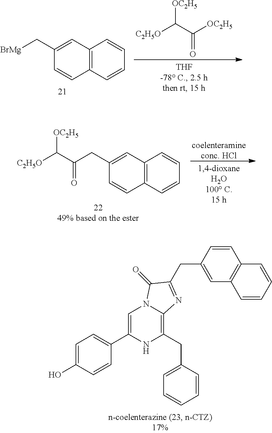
C(=O)(C([C2H5O])[OC2H5])CC1=CC2=C(C=C1)C=CC=C2.[coelenteramineconc. HCl].C1=C(O)C=CC(C2=CN3C(=C(CC4=CC=CC=C4)N2)N=C(CC2=CC4=C(C=C2)C=CC=C4)C3=O)=C1.[OC2H5]C(C([OC2H5])=O)[C2H5O].[BrMg]CC1=CC2=C(C=C1)C=CC=C2
